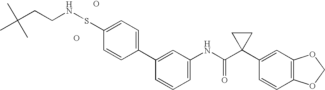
C1(C2=CC=C(SNCCC(C)(C)C)C=C2)=CC(NC(C2(C3=CC4=C(C=C3)OCO4)CC2)=O)=CC=C1.O.O
